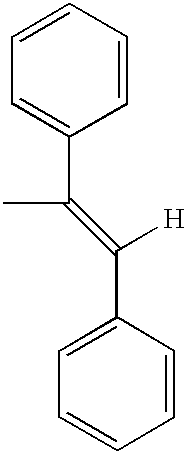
CC(C1=CC=CC=C1)=C(C1=CC=CC=C1)[H]
